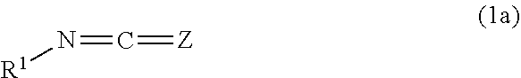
N([R1])=C=[Z]
